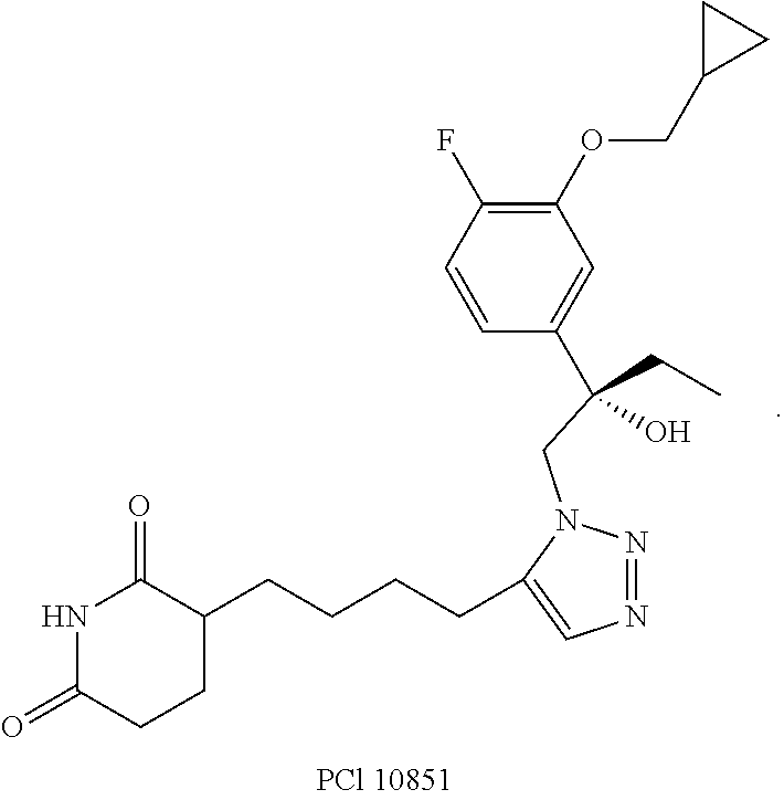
C1(OCC2CC2)=C(F)C=CC(C(CN2N=NC=C2CCCCC2CCC(=O)NC2=O)(CC)O)=C1
